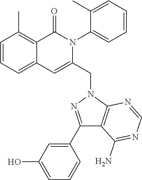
C1=CC=C2C(=C1C)C(=O)N(C1=CC=CC=C1C)C(CN1C3=C(C(N)=NC=N3)C(C3=CC(O)=CC=C3)=N1)=C2
